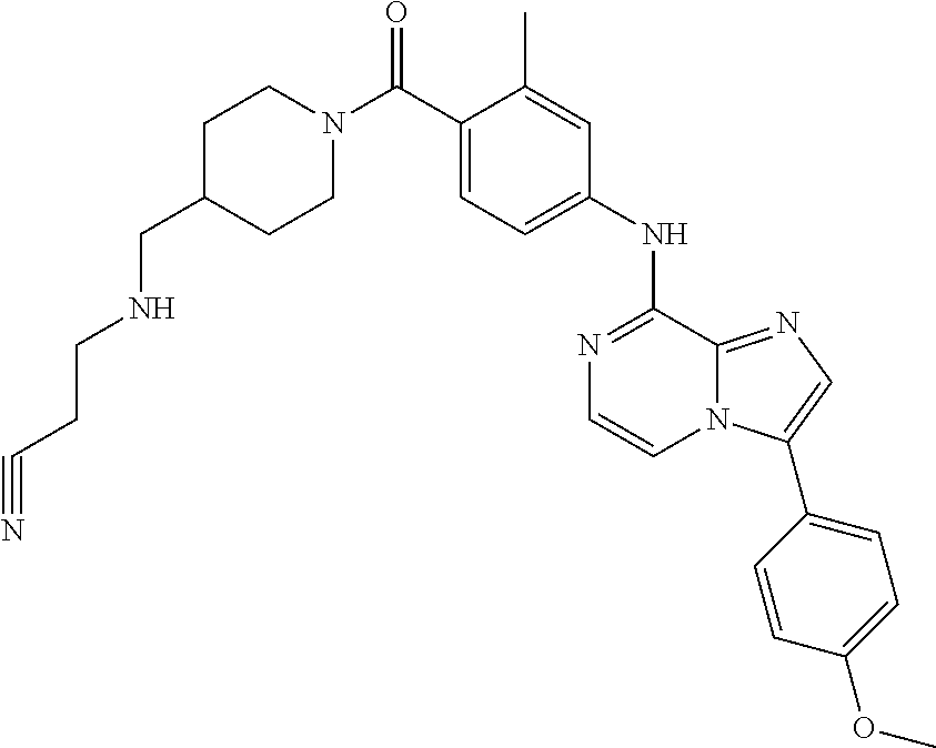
C1(C)=CC(NC2=NC=CN3C2=NC=C3C2=CC=C(OC)C=C2)=CC=C1C(N1CCC(CNCCC#N)CC1)=O
